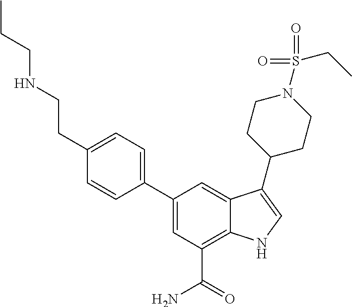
C1=C(C2=CC=C(CCNCCC)C=C2)C=C2C(=C1C(=O)N)NC=C2C1CCN(S(CC)(=O)=O)CC1
